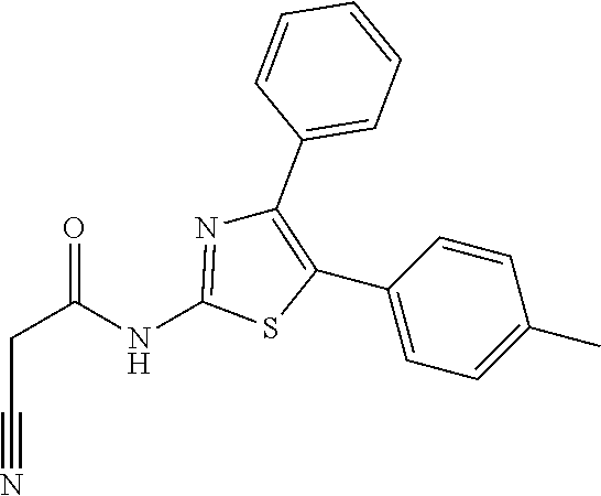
C(C#N)C(=O)NC1=NC(C2=CC=CC=C2)=C(C2=CC=C(C)C=C2)S1
